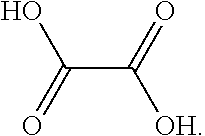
OC(C(=O)[OH])=O
